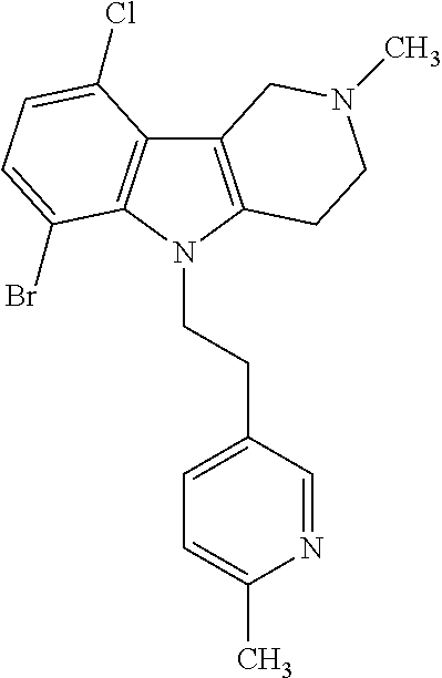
C12=C(N(CCC3=CC=C(C)N=C3)C3=C1C(Cl)=CC=C3Br)CCN(C)C2
